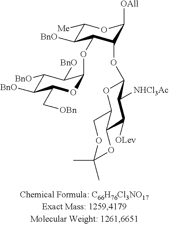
C1([BnO])C([BnO])C(C[OBn])OC(OC2C([BnO])C([Me])OC([OAll])C2OC2OC3COC(C)(C)OC3C([OLev])C2[NHCl3Ac])C1[BnO]
